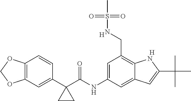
C12=C(C=C(C3(C(NC4=CC(CNS(=O)(=O)C)=C5C(=C4)C=C(C(C)(C)C)N5)=O)CC3)C=C1)OCO2.[H].[H]
